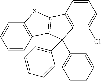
C1=CC2=C(C=C1)SC1=C2C(C2=CC=CC=C2)(C2=CC=CC=C2)C2=C1C=CC=C2Cl
